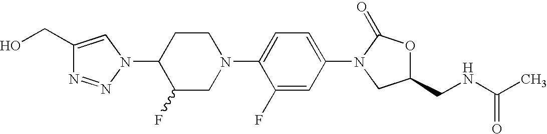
C1(CO)=CN(C2C(F)CN(C3=CC=C(N4C(=O)OC(CNC(C)=O)C4)C=C3F)CC2)N=N1
